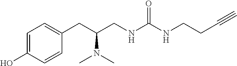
C1=C(O)C=CC(CC(N(C)C)CNC(=O)NCCC#C)=C1
